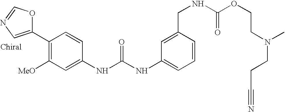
C1(C2=C([MeO])C=C(NC(NC3=CC=CC(CNC(=O)OCCN(CCC#N)C)=C3)=O)C=C2)=CN=CO1
